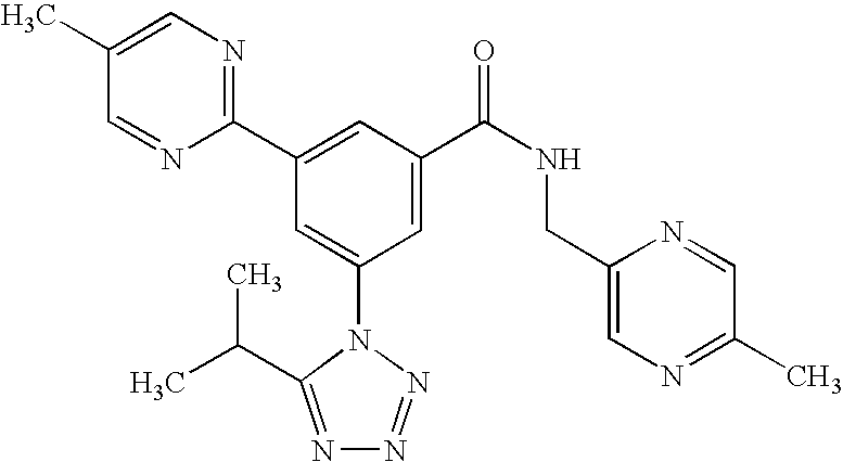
C1(C2=CC(C(NCC3=CN=C(C)C=N3)=O)=CC(N3C(C(C)C)=NN=N3)=C2)=NC=C(C)C=N1
